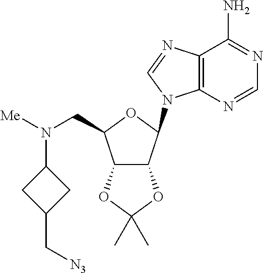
C12=C(N=CN=C1N)N(C1C3C(C(CN([Me])C4CC(C[N3])C4)O1)OC(C)(C)O3)C=N2
